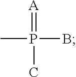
BP(C)(=[A])C
